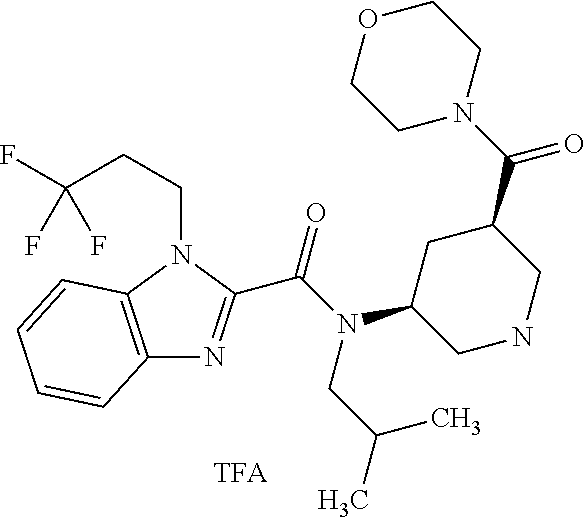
C12=C(N(CCC(F)(F)F)C(C(N(C3CNCC(C(N4CCOCC4)=O)C3)CC(C)C)=O)=N1)C=CC=C2
